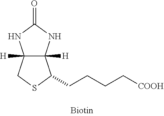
C12([H])C([H])(C(CCCC[COOH])SC1)NC(=O)N2
